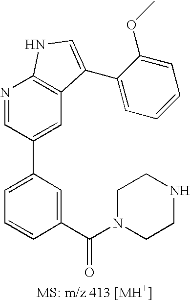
C1=C(C2=CC3=C(N=C2)NC=C3C2=CC=CC=C2OC)C=C(C(N2CCNCC2)=O)C=C1
